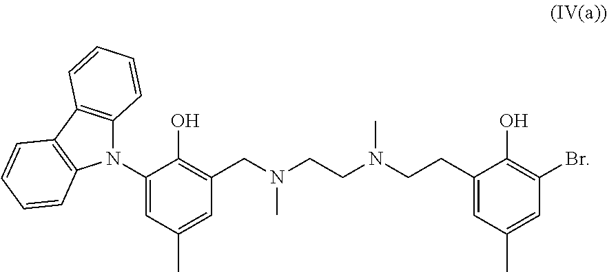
C1(N2C3=C(C4=C2C=CC=C4)C=CC=C3)=CC(C)=CC(CN(CCN(CCC2=CC(C)=CC(Br)=C2O)C)C)=C1O
